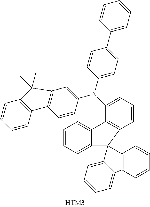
C1=CC=C2C(=C1)C1=C(C23C2=CC=CC=C2C2=C3C=CC=C2)C=CC=C1N(C1=CC2=C(C=C1)C1=C(C=CC=C1)C2(C)C)C1=CC=C(C2=CC=CC=C2)C=C1
